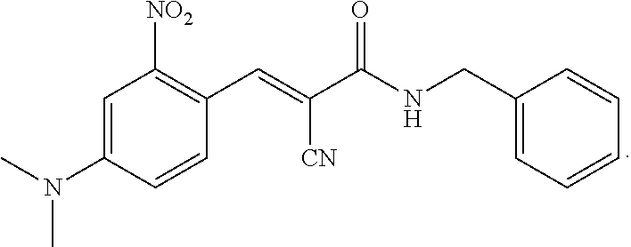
C1=C(N(C)C)C=CC(C=C(C(NCC2=CC=CC=C2)=O)[CN])=C1[NO2]
